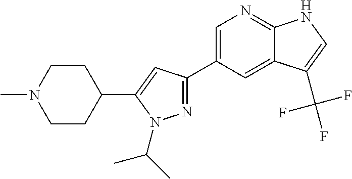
N1=C(C2=CN=C3C(=C2)C(C(F)(F)F)=CN3)C=C(C2CCN(C)CC2)N1C(C)C
